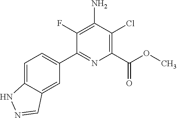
C1(C2=CC=C3C(=C2)C=NN3)=NC(C(=O)OC)=C(Cl)C(N)=C1F
